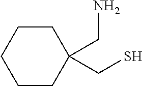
C1CC(CS)(CN)CCC1
